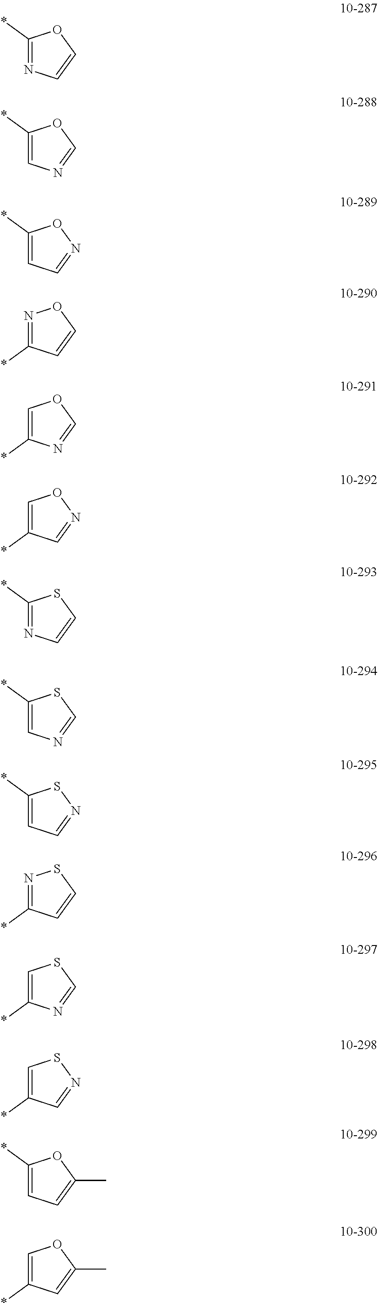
C1(*)=NC=CO1.C1(*)=CN=CO1.C1(*)=CC=NO1.N1=C(*)C=CO1.C1=C(*)N=CO1.C1=C(*)C=NO1.C1(*)=NC=CS1.C1(*)=CN=CS1.C1(*)=CC=NS1.N1=C(*)C=CS1.C1=C(*)N=CS1.C1=C(*)C=NS1.C1(*)=CC=C(C)O1.C1=C(*)C=C(C)O1
